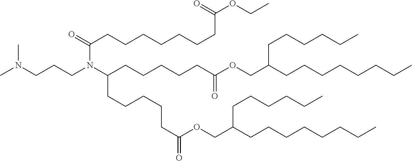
CN(CCCN(C(CCCCCC(OCC(CCCCCCCC)CCCCCC)=O)CCCCCC(OCC(CCCCCC)CCCCCCCC)=O)C(CCCCCCCC(=O)OCC)=O)C
